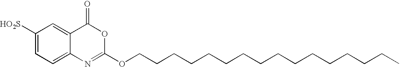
C1([HO2S])=CC=C2C(=C1)C(=O)OC(OCCCCCCCCCCCCCCCC)=N2
